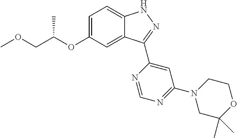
C1=C(OC(COC)C)C=C2C(=C1)NN=C2C1=CC(N2CC(C)(C)OCC2)=NC=N1
